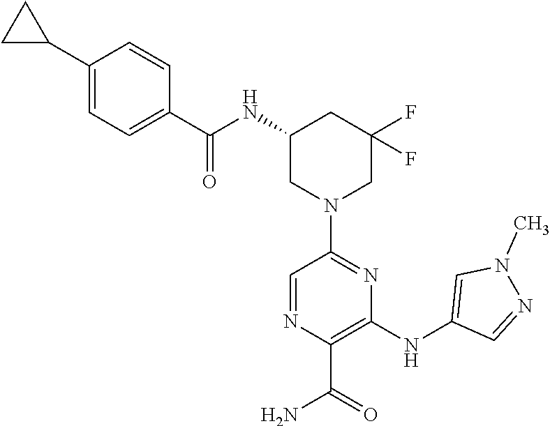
N(C1CN(C2=NC(NC3=CN(C)N=C3)=C(C(=O)N)N=C2)CC(F)(F)C1)C(C1=CC=C(C2CC2)C=C1)=O
